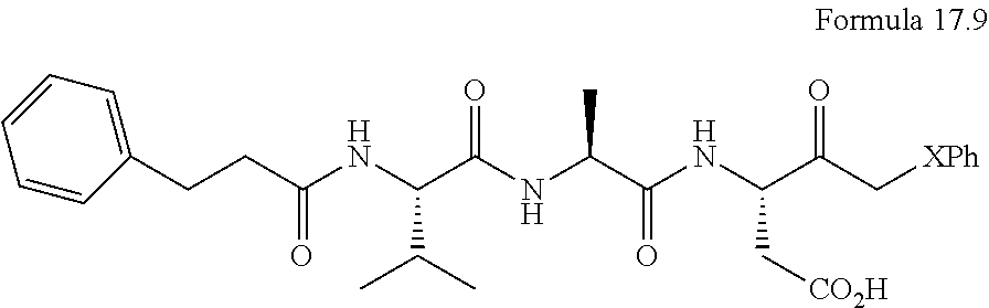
C1=C(CCC(NC(C(NC(C(NC(C(C[XPh])=O)C[CO2H])=O)C)=O)C(C)C)=O)C=CC=C1
